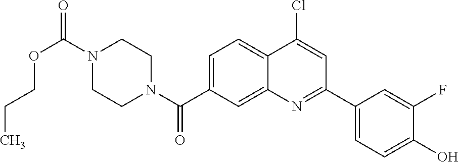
N1(C(OCCC)=O)CCN(C(=O)C2=CC=C3C(=C2)N=C(C2=CC=C(O)C(F)=C2)C=C3Cl)CC1
